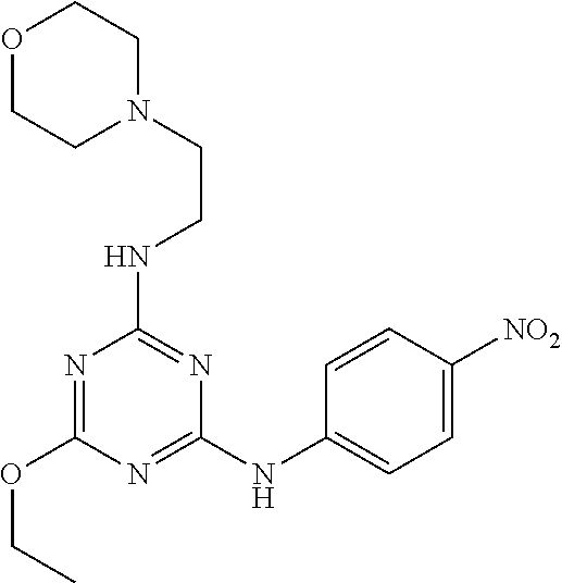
N1=C(NC2=CC=C([NO2])C=C2)N=C(NCCN2CCOCC2)N=C1OCC
